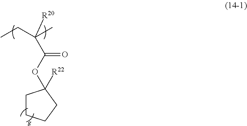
CCC(C)([R20])C(OC1([R22])CCCC1)=O
